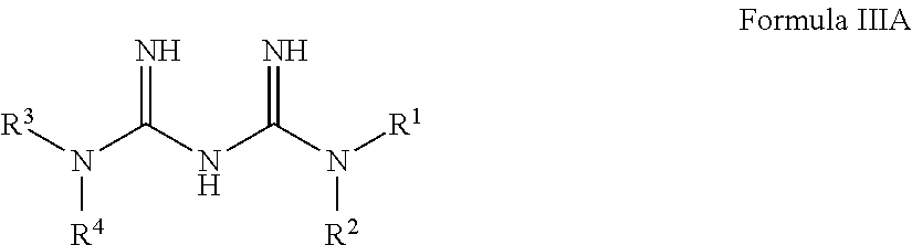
[R3]N(C(NC(N([R1])[R2])=N)=N)[R4]
